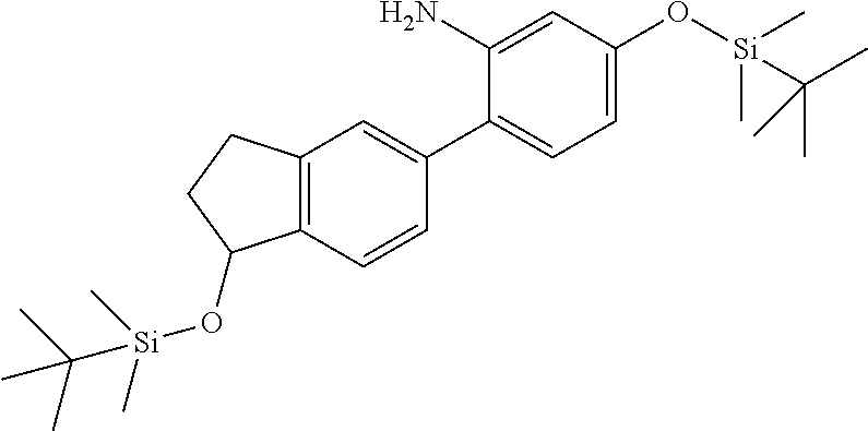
C1(C2=CC=C(O[Si](C)(C)C(C)(C)C)C=C2N)=CC2=C(C=C1)C(O[Si](C)(C)C(C)(C)C)CC2
